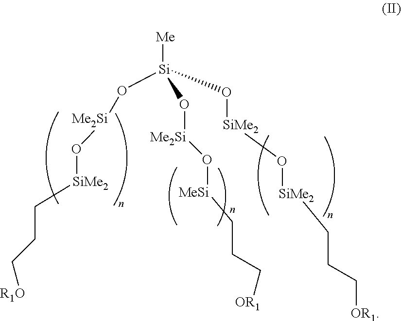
[Me][Si](O[Me2Si]O[SiMe2]CCC[R1O])(O[SiMe2]O[SiMe2]CCC[OR1])O[Me2Si]O[MeSi]CCC[OR1]
